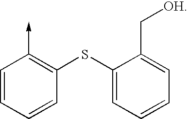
C1=CC=CC(SC2=CC=CC=C2C[OH])=C1->C
